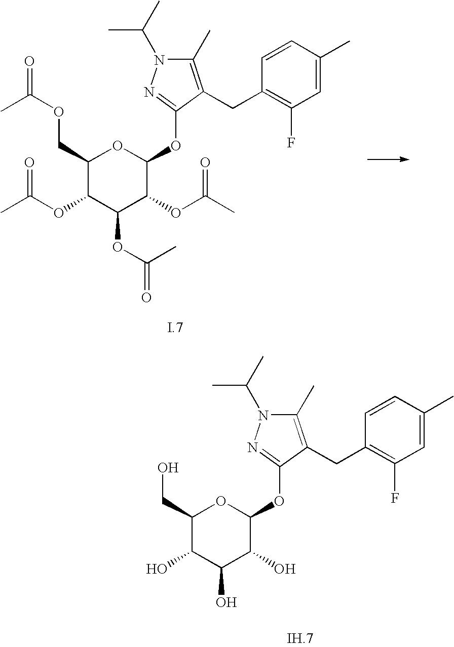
C1(COC(=O)C)C(OC(C)=O)C(OC(=O)C)C(OC(C)=O)C(OC2=NN(C(C)C)C(C)=C2CC2=C(F)C=C(C)C=C2)O1.C1(CO)C(O)C(O)C(O)C(OC2=NN(C(C)C)C(C)=C2CC2=C(F)C=C(C)C=C2)O1
